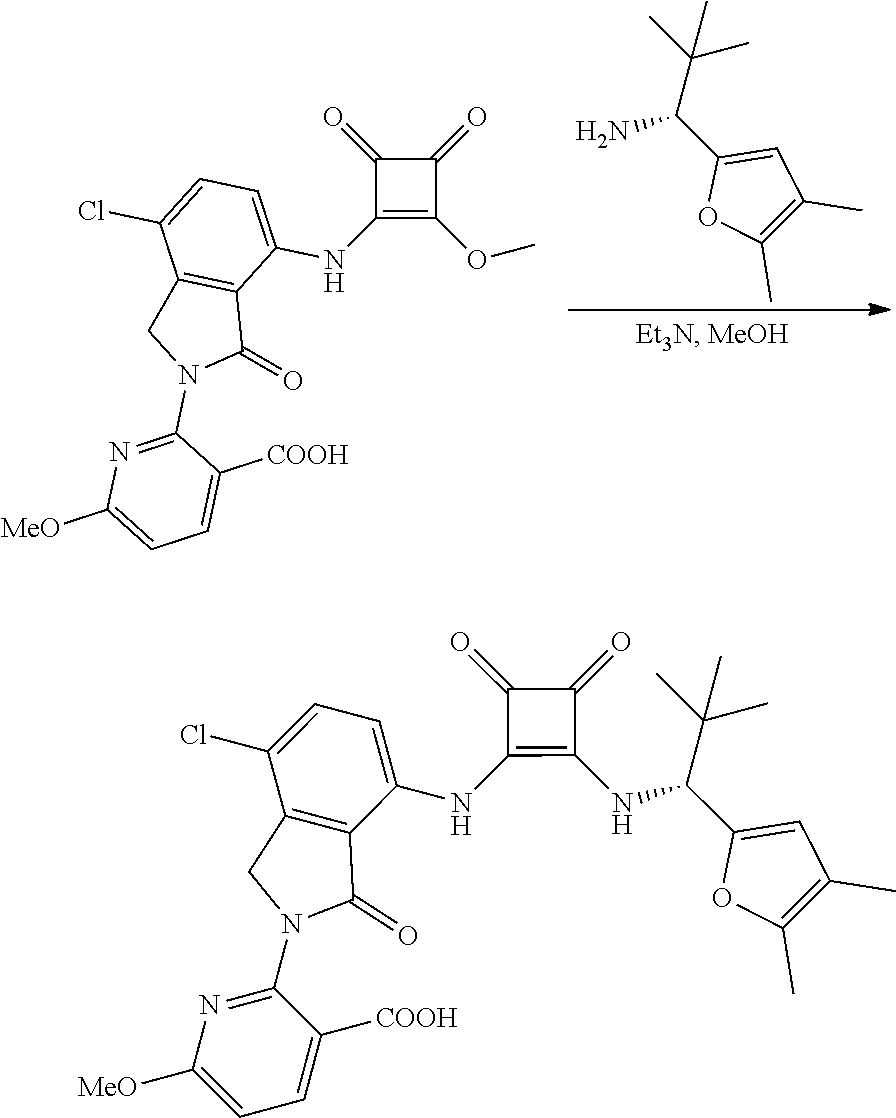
NC(C1=CC(C)=C(C)O1)C(C)(C)C.C1(OC)=C(NC2=CC=C(Cl)C3=C2C(=O)N(C2=NC([MeO])=CC=C2[COOH])C3)C(=O)C1=O.C1(NC2=CC=C(Cl)C3=C2C(=O)N(C2=NC([MeO])=CC=C2[COOH])C3)=C(NC(C2=CC(C)=C(C)O2)C(C)(C)C)C(=O)C1=O
